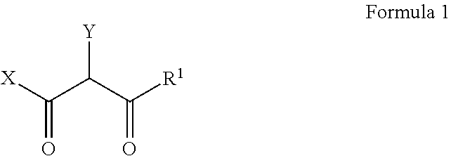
[X]C(C(C([R1])=O)[Y])=O
